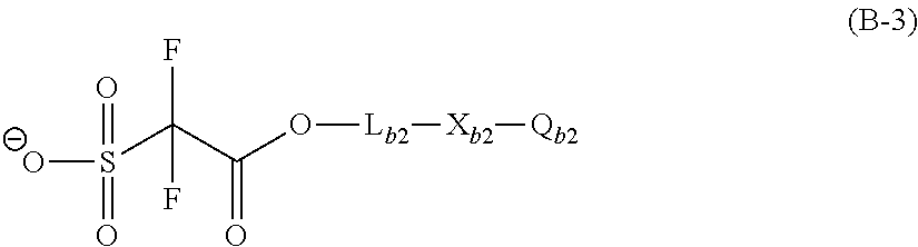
S(C(C(O[Lb2][Xb2][Qb2])=O)(F)F)([O-])(=O)=O
